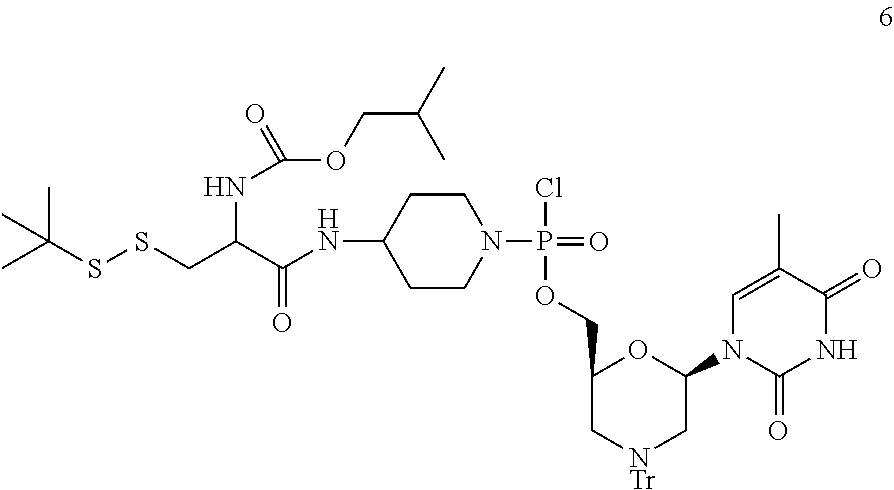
C(SSCC(NC(=O)OCC(C)C)C(NC1CCN(P(Cl)(OCC2C[NTr]CC(N3C(=O)NC(=O)C(C)=C3)O2)=O)CC1)=O)(C)(C)C
